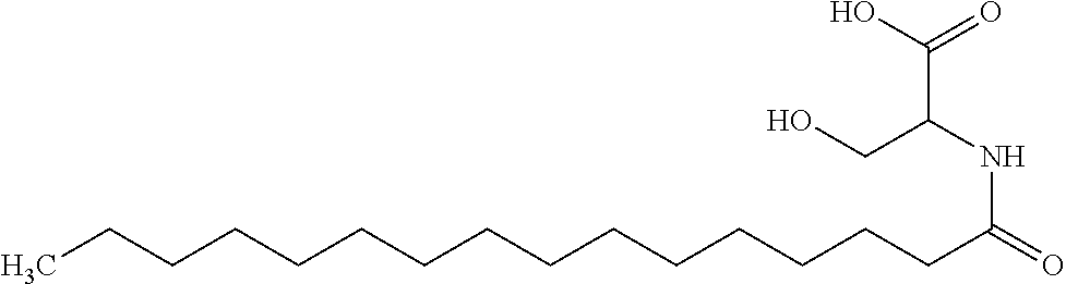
CCCCCCCCCCCCCCCC(=O)NC(C(O)=O)CO
